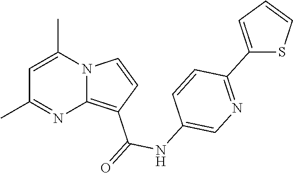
C1=C(C)N2C(=C(C(=O)NC3=CN=C(C4=CC=CS4)C=C3)C=C2)N=C1C
